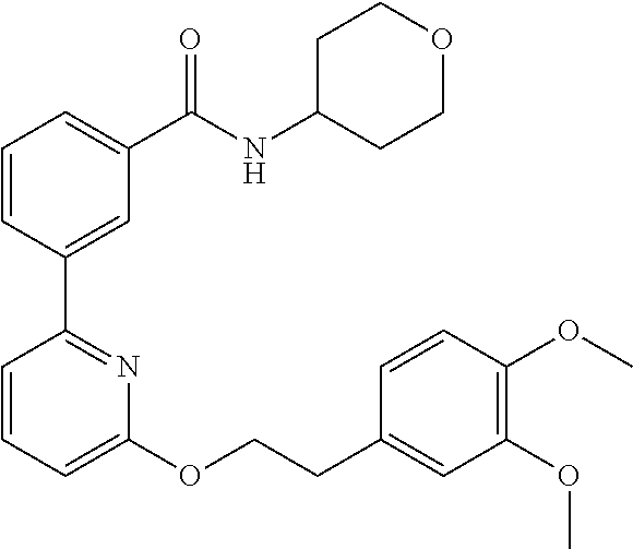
C1=CC(C2=NC(OCCC3=CC(OC)=C(OC)C=C3)=CC=C2)=CC(C(NC2CCOCC2)=O)=C1
